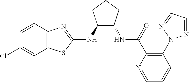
C12=C(C=CC(Cl)=C1)N=C(NC1C(NC(C3=C(N4N=CC=N4)C=CC=N3)=O)CCC1)S2
